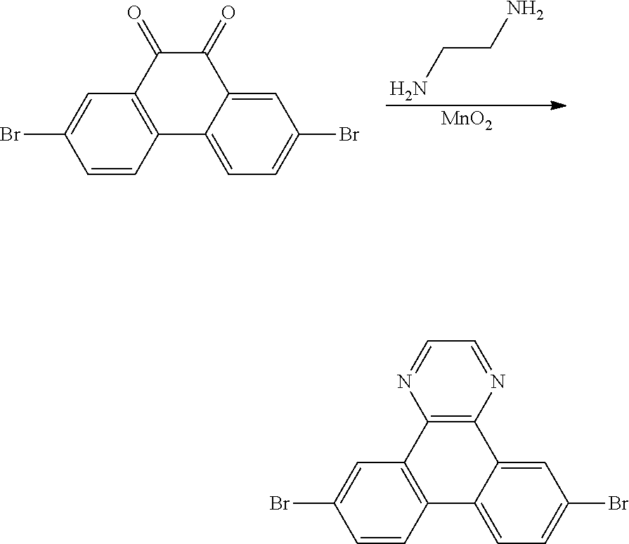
[MnO2].C(CN)N.C1=CC2=C(C=C1Br)C(=O)C(=O)C1=CC(Br)=CC=C21.C1=CC2=C(C=C1Br)C1=C(C3=CC(Br)=CC=C23)N=CC=N1
